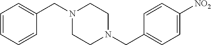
C1(CN2CCN(CC3=CC=C([NO2])C=C3)CC2)=CC=CC=C1
